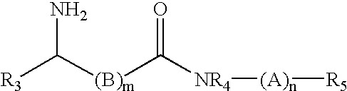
C([R3])(N)[(B)m]C(=O)[NR4][(A)n][R5]
